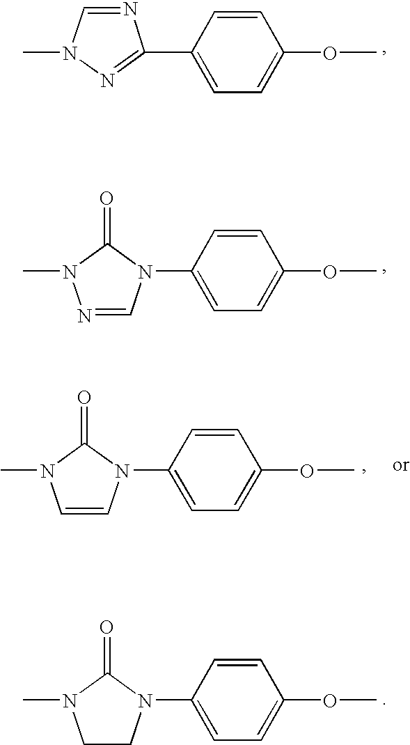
N1=CN(C)N=C1C1=CC=C(OC)C=C1.N1=CN(C2=CC=C(OC)C=C2)C(=O)N1C.C1CN(C2=CC=C(OC)C=C2)C(=O)N1C.C1=CN(C2=CC=C(OC)C=C2)C(=O)N1C
